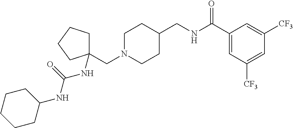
C1N(CC2(NC(NC3CCCCC3)=O)CCCC2)CCC(CNC(C2=CC([CF3])=CC([CF3])=C2)=O)C1
